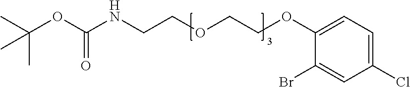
ClC1=CC=C(OCCOCCNC(OC(C)(C)C)=O)C(Br)=C1
